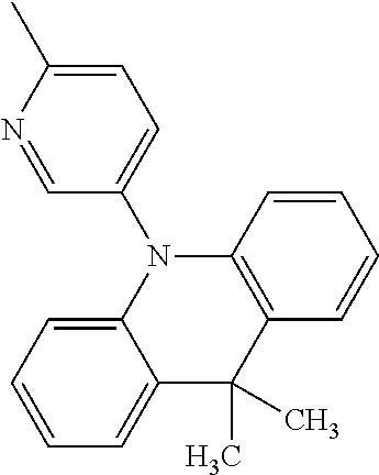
C1=C(C)N=CC(N2C3=CC=CC=C3C(C)(C)C3=C2C=CC=C3)=C1
